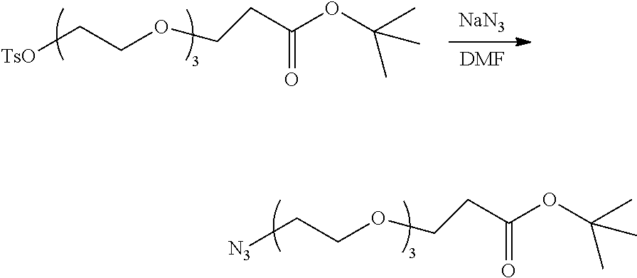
[N3]CCOCCC(=O)OC(C)(C)C.[NaN3].[DMF].[TsO]CCOCCC(=O)OC(C)(C)C
